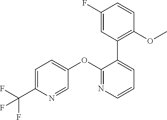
C1=C(C(F)(F)F)N=CC(OC2=NC=CC=C2C2=C(OC)C=CC(F)=C2)=C1
